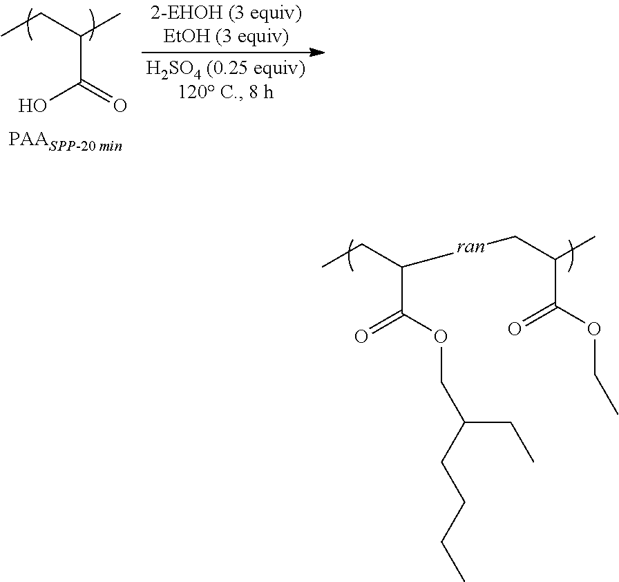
CCC([ran]CC(C)C(OCC)=O)C(=O)OCC(CC)CCCC.CCC(C)C(O)=O
